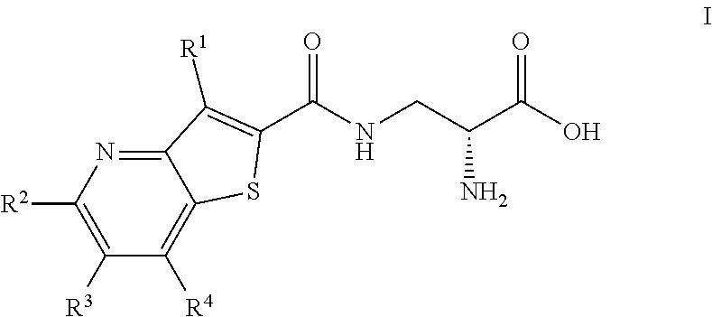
C1([R2])=C([R3])C([R4])=C2C(=N1)C([R1])=C(C(NCC(C(O)=O)N)=O)S2
